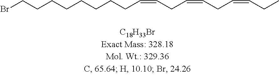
BrCCCCCCCCC=CCC=CCC=CCC
